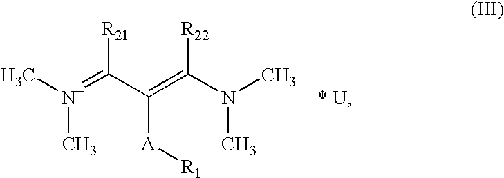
C[N+](=C(C(=C(N(C)C)[R22])[A][R1])[R21])C
